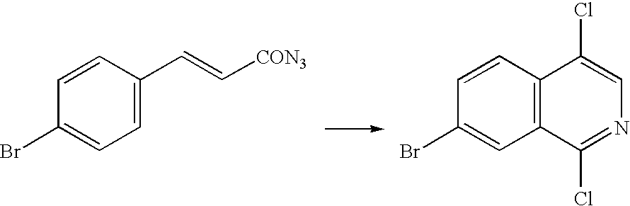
C1=CC(C=C[CON3])=CC=C1Br.C1=CC2=C(C=C1Br)C(Cl)=NC=C2Cl
